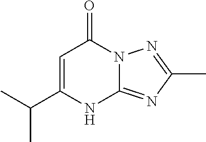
C(C1=CC(=O)N2C(=NC(C)=N2)N1)(C)C
